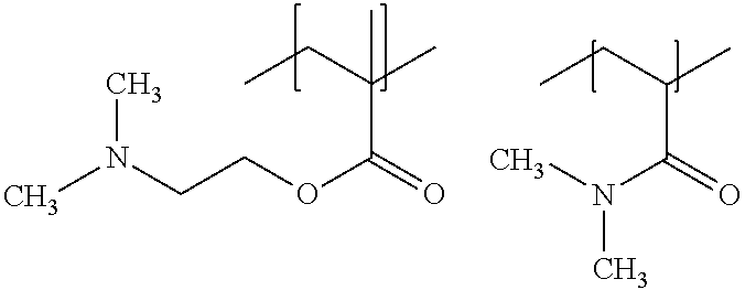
CN(CCOC(C(CC)(C)C)=O)C.CN(C(C(CC)C)=O)C
